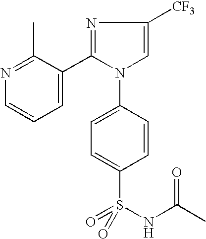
N1=C(C)C(C2=NC([CF3])=CN2C2=CC=C(S(NC(C)=O)(=O)=O)C=C2)=CC=C1
